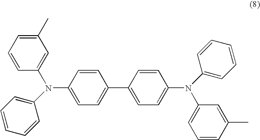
C1(C)=CC=CC(N(C2=CC=C(C3=CC=C(N(C4=CC=CC(C)=C4)C4=CC=CC=C4)C=C3)C=C2)C2=CC=CC=C2)=C1
